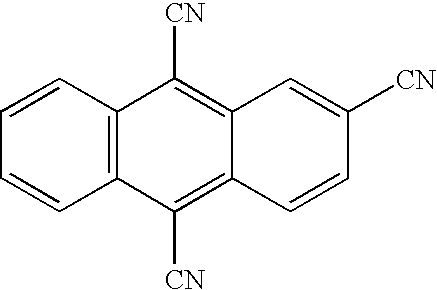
C1=CC2=C(C=C1)C([CN])=C1C(=C2[CN])C=CC([CN])=C1
